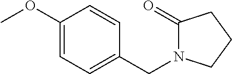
C1=CC(CN2C(=O)CCC2)=CC=C1OC
